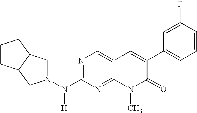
N1=C(N(N2CC3C(C2)CCC3)[H])N=C2C(=C1)C=C(C1=CC=CC(F)=C1)C(=O)N2C
